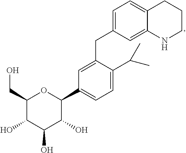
C1(CO)C(O)C(O)C(O)C(C2=CC=C(C(C)C)C(CC3=CC=C4CCCNC4=C3)=C2)O1
